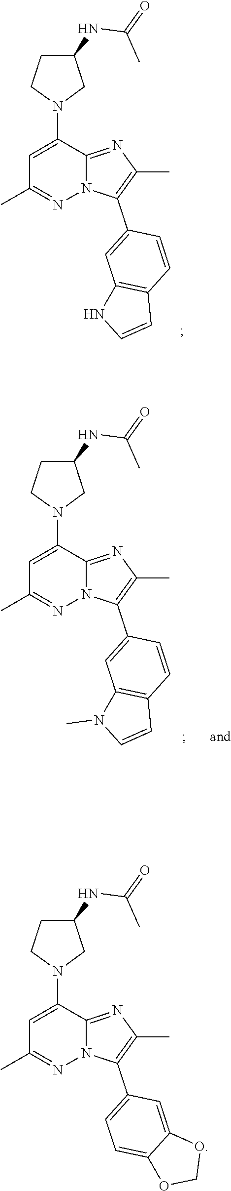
C1=C(N2CC(NC(=O)C)CC2)C2=NC(C)=C(C3=CC=C4C(=C3)OCO4)N2N=C1C.C1=C(N2CC(NC(=O)C)CC2)C2=NC(C)=C(C3=CC4=C(C=C3)C=CN4)N2N=C1C.C1=C(N2CC(NC(=O)C)CC2)C2=NC(C)=C(C3=CC4=C(C=C3)C=CN4C)N2N=C1C
